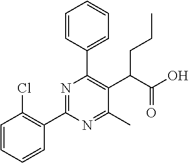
C1(C2=NC(C3=CC=CC=C3)=C(C(C(O)=O)CCC)C(C)=N2)=C(Cl)C=CC=C1
